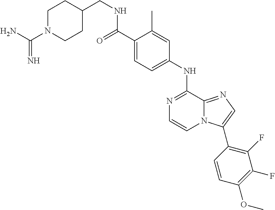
C1(C(=O)NCC2CCN(C(N)=N)CC2)=CC=C(NC2=NC=CN3C2=NC=C3C2=C(F)C(F)=C(OC)C=C2)C=C1C
